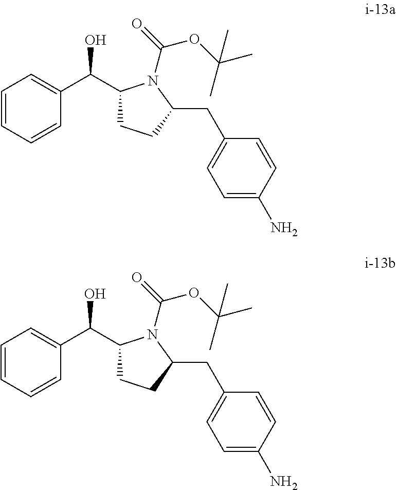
C1=CC=CC(C(C2CCC(CC3=CC=C(N)C=C3)N2C(=O)OC(C)(C)C)O)=C1.C1=CC=CC(C(C2CCC(CC3=CC=C(N)C=C3)N2C(=O)OC(C)(C)C)O)=C1
